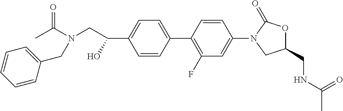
C1=C(C2=C(F)C=C(N3CC(CNC(C)=O)OC3=O)C=C2)C=CC(C(O)CN(C(C)=O)CC2=CC=CC=C2)=C1
